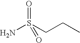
NS(CCC)(=O)=O
